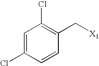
C1=C(Cl)C=CC(C[X1])=C1Cl
